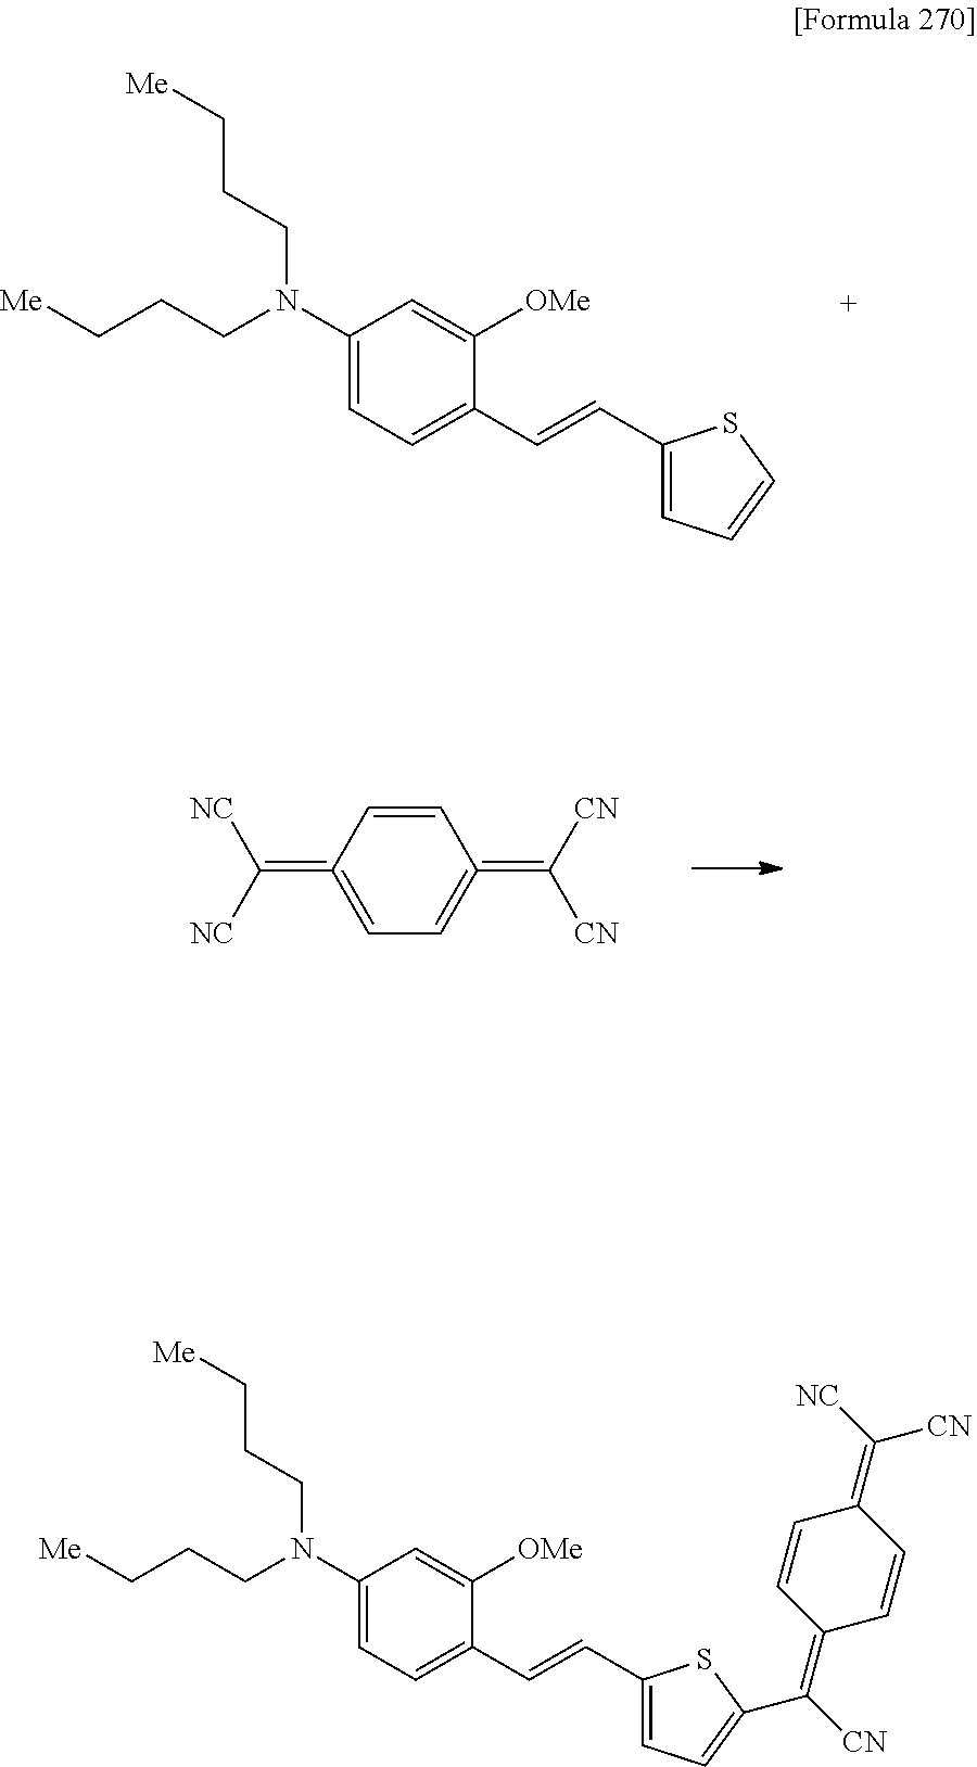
C1(N(CCC[Me])CCC[Me])=CC=C(C=CC2=CC=CS2)C([OMe])=C1.C1=CC(=C([NC])[NC])=CC=C1=C([CN])[CN].C1(N(CCC[Me])CCC[Me])=CC=C(C=CC2=CC=C(C(=C3C=CC(=C([CN])[NC])C=C3)[CN])S2)C([OMe])=C1
